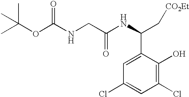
C1(Cl)=C(O)C(C(NC(CNC(OC(C)(C)C)=O)=O)C[CO2Et])=CC(Cl)=C1
